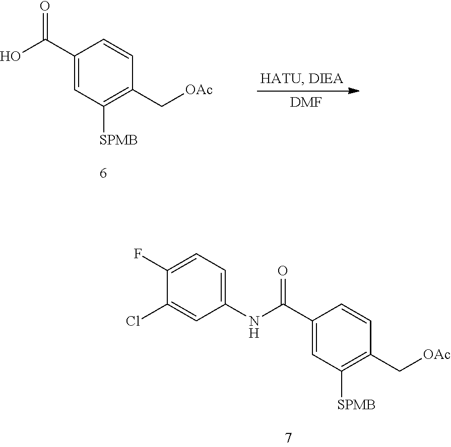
OC(=O)C1=CC([SPMB])=C(C[OAc])C=C1.[DMF].N(C(=O)C1=CC([SPMB])=C(C[OAc])C=C1)C1=CC=C(F)C(Cl)=C1
